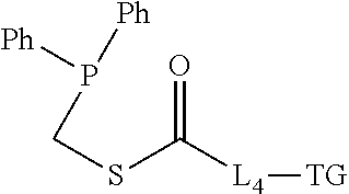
S(C([L4][TG])=O)CP([Ph])[Ph]
